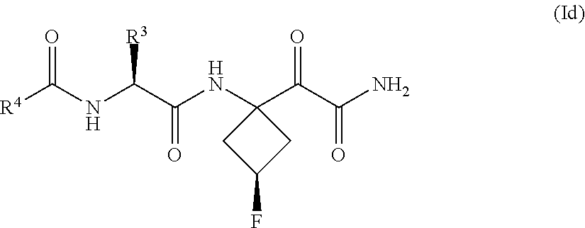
[R4]C(NC(C(NC1(C(C(N)=O)=O)CC(F)C1)=O)[R3])=O
